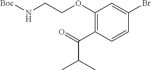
C1(OCCN[Boc])=C(C(C(C)C)=O)C=CC(Br)=C1
